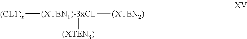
[(XTEN1)-3xCL]([(CL1)x])([(XTEN2)])[(XTEN3)]
